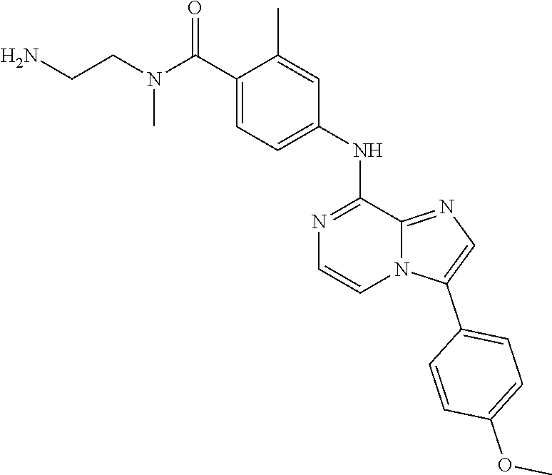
C1=C(NC2=NC=CN3C2=NC=C3C2=CC=C(OC)C=C2)C=C(C)C(C(N(CCN)C)=O)=C1
